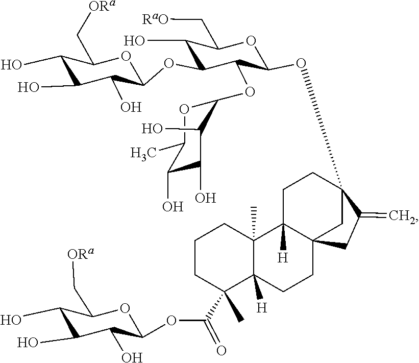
OC1C(O)C(OC(C2(C)CCCC3(C)C4([H])CCC5(OC6C(OC7OC(C)C(O)C(O)C7O)C(OC7C(O)C(O)C(O)C(C[ORa])O7)C(O)C(C[RaO])O6)C(=C)CC4(CCC23[H])C5)=O)OC(C[ORa])C1O
